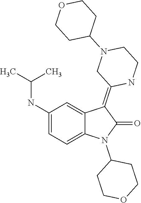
C1(N2C(=O)C(=C3CN(C4CCOCC4)CCN3)C3=CC(NC(C)C)=CC=C23)CCOCC1
